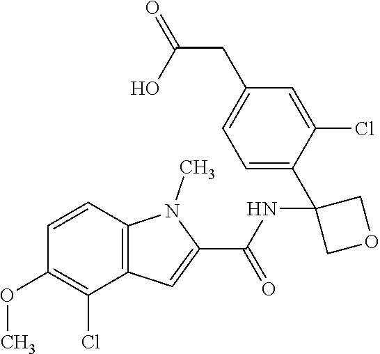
C1=C(C2(NC(C3=CC4=C(N3C)C=CC(OC)=C4Cl)=O)COC2)C(Cl)=CC(CC(O)=O)=C1
